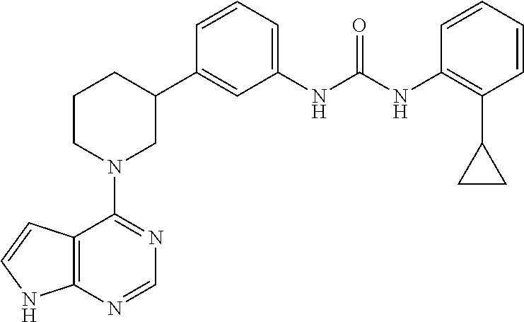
C12=C(N=CN=C1N1CC(C3=CC(NC(NC4=C(C5CC5)C=CC=C4)=O)=CC=C3)CCC1)NC=C2
